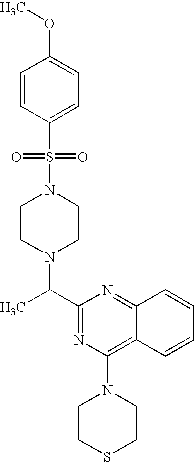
C1(C(C)N2CCN(S(=O)(=O)C3=CC=C(OC)C=C3)CC2)=NC(N2CCSCC2)=C2C(=N1)C=CC=C2
